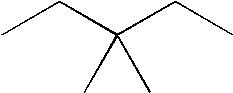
CCC(CC)(C)C
